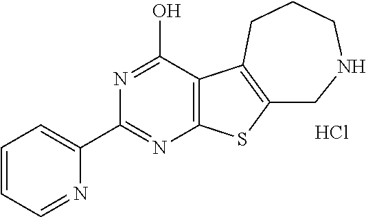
Cl.C1(C2=NC3=C(C(O)=N2)C2=C(S3)CNCCC2)=CC=CC=N1
